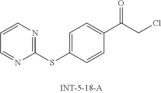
C1=CN=C(SC2=CC=C(C(=O)CCl)C=C2)N=C1
